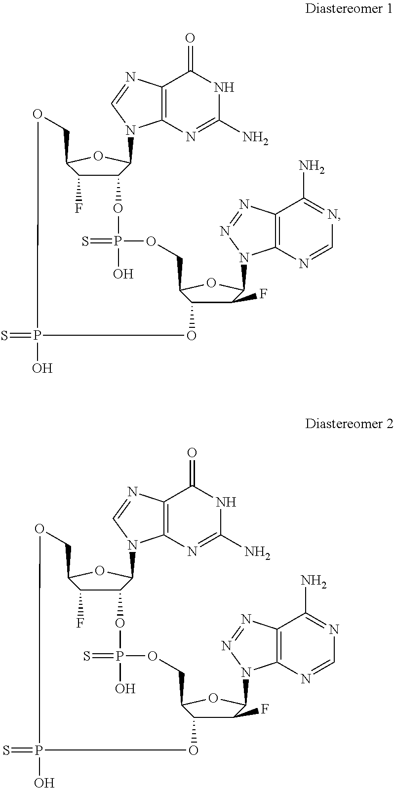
C12=C(N=CN1C1C3C(F)C(O1)COP(O)(=S)OC1C(F)C(N4C5=C(N=N4)C(N)=NC=N5)OC1COP(=S)(O)O3)C(=O)NC(N)=N2.C12=C(N=CN1C1C3C(F)C(O1)COP(O)(=S)OC1C(F)C(N4C5=C(N=N4)C(N)=NC=N5)OC1COP(=S)(O)O3)C(=O)NC(N)=N2
